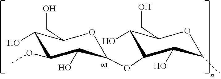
O1C(OC2C(O)C(CO)OC(C)C2O)C(O)C(OC)C(O)C1CO
